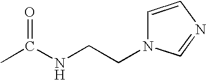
CC(NCCN1C=CN=C1)=O
